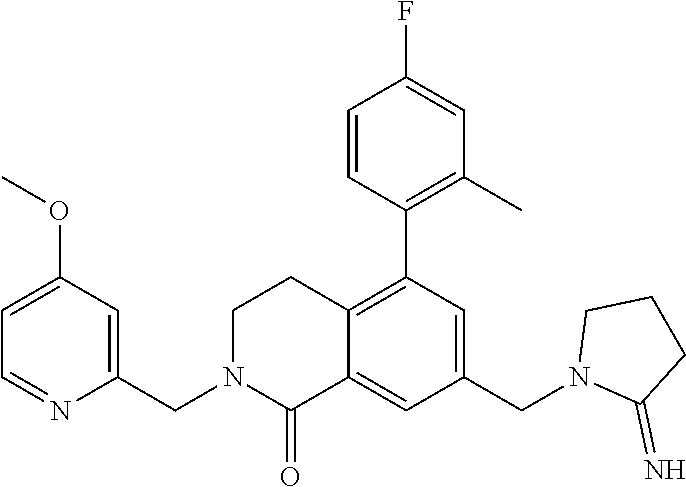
C1N(CC2=CC(OC)=CC=N2)C(=O)C2=CC(CN3C(=N)CCC3)=CC(C3=C(C)C=C(F)C=C3)=C2C1
